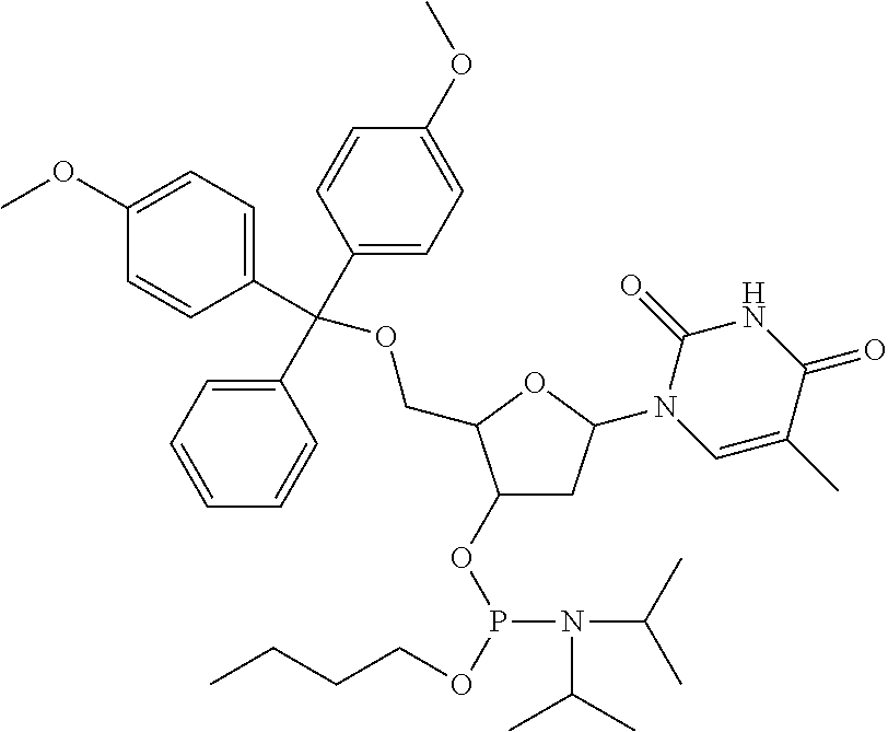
C1(OP(OCCCC)N(C(C)C)C(C)C)CC(N2C=C(C)C(=O)NC2=O)OC1COC(C1=CC=CC=C1)(C1=CC=C(OC)C=C1)C1=CC=C(OC)C=C1
